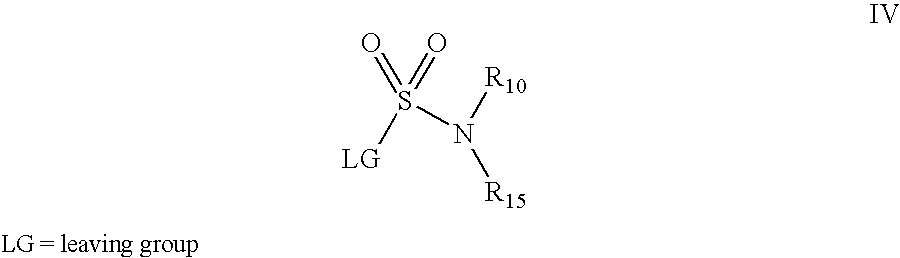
O=S([LG])(=O)N([R10])[R15]
